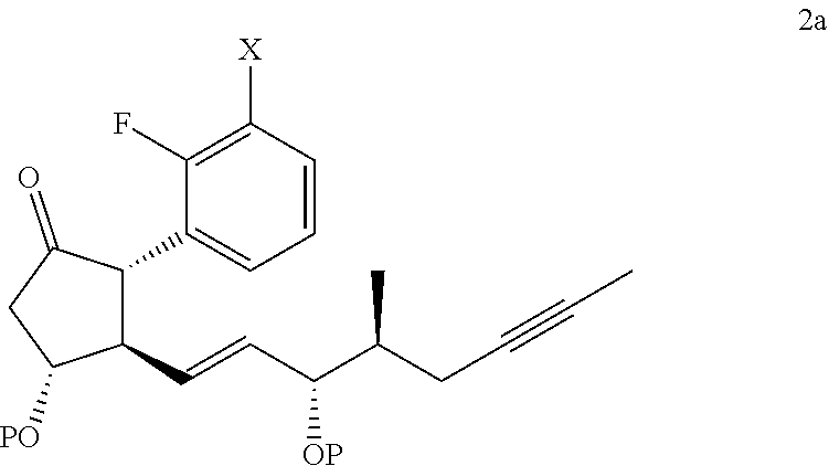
C1(F)=C([X])C=CC=C1C1C(C=CC(C(CC#CC)C)[OP])C([PO])CC1=O
